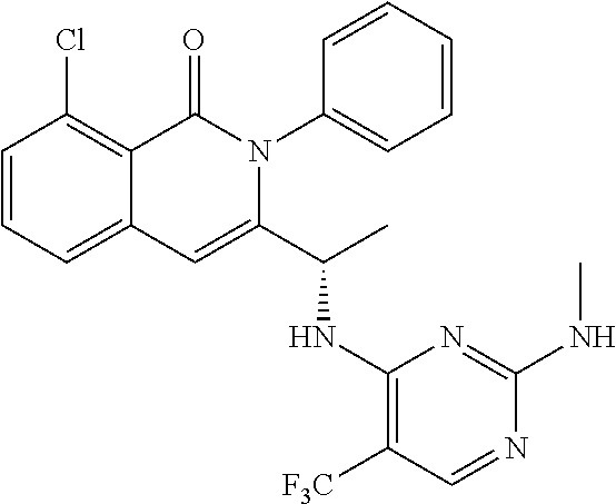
C1=CC=C2C(=C1Cl)C(=O)N(C1=CC=CC=C1)C(C(NC1=C([F3C])C=NC(NC)=N1)C)=C2
